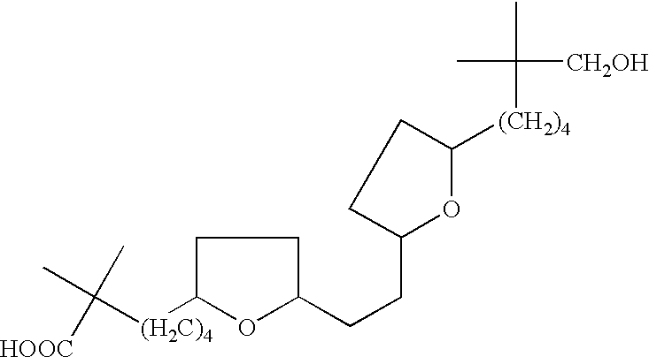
CC([(H2C)4]C1OC(CCC2OC([(CH2)4]C(C)([CH2OH])C)CC2)CC1)(C)[HOOC]
